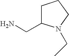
NCC1CCCN1CC
